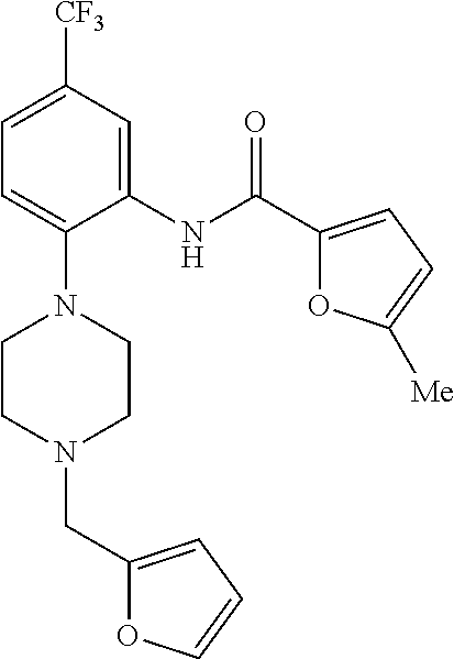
C1=C([CF3])C=C(NC(C2=CC=C([Me])O2)=O)C(N2CCN(CC3=CC=CO3)CC2)=C1
